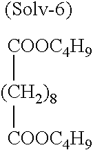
[(CH2)8]([COOC4H9])[COOC4H9]
